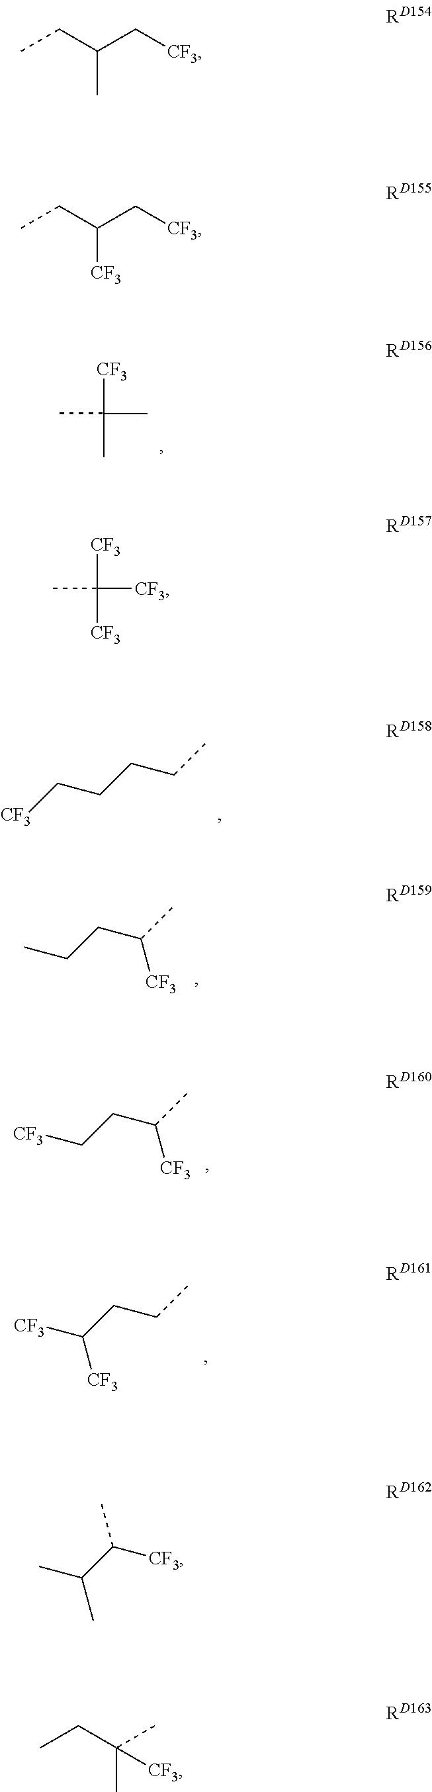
[CF3]C(C)(C)C.[CF3]CCCCC.CCCC(C)[CF3].[CF3]CCC(C)[CF3].[CF3]C(CCC)[CF3].CC(CC)C[CF3].[CF3]C(CC)C[CF3].[CF3]C(C)([CF3])[CF3].CC(C)C([CF3])C.CCC(C)(C)[CF3]
